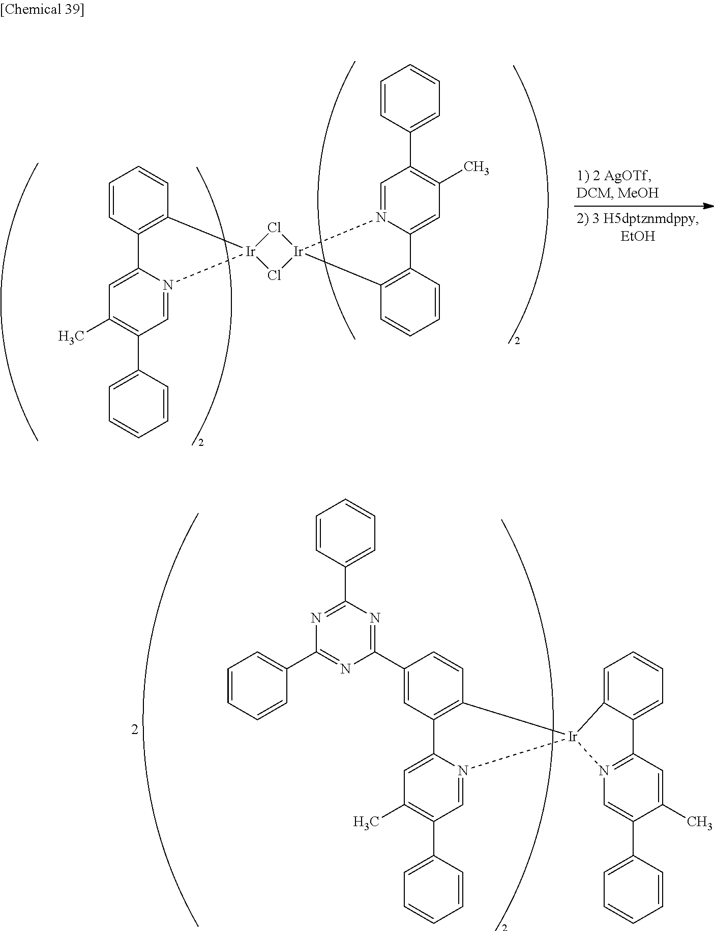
C1=CC2=C(C=C1)[Ir]1(N3=CC(C4=CC=CC=C4)=C(C)C=C23)Cl[Ir]2(N3=CC(C4=CC=CC=C4)=C(C)C=C3C3=C2C=CC=C3)Cl1.C1(C2=NC(C3=CC=CC=C3)=NC(C3=CC=CC=C3)=N2)=CC2=C(C=C1)[Ir]1(N3=CC(C4=CC=CC=C4)=C(C)C=C23)C2=CC=CC=C2C2=N1C=C(C1=CC=CC=C1)C(C)=C2
